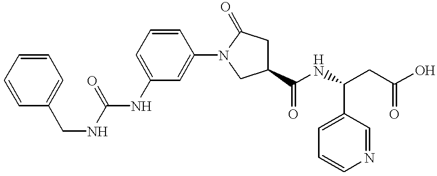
C1(CNC(=O)NC2=CC=CC(N3CC(C(NC(CC(O)=O)C4=CC=CN=C4)=O)CC3=O)=C2)=CC=CC=C1
